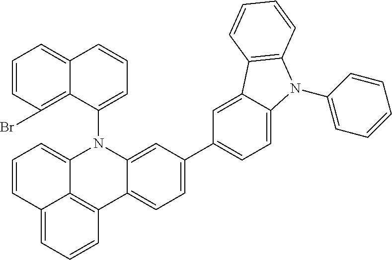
C1=CC2=CC=CC3=C2C(=C1)N(C1=CC=CC2=CC=CC(Br)=C12)C1=CC(C2=CC=C4C(=C2)C2=C(N4C4=CC=CC=C4)C=CC=C2)=CC=C13
